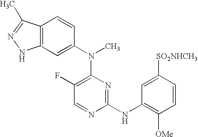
C12=C(C=C(N(C3=C(F)C=NC(NC4=C([OMe])C=CC([SO2NHCH3])=C4)=N3)C)C=C1)NN=C2C
